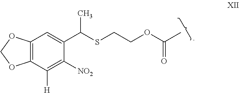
C12=C(C([H])=C([NO2])C(C(SCCOC(C)=O)C)=C1)OCO2
